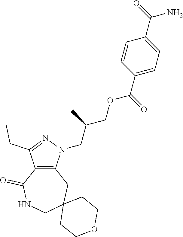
C12=C(N(CC(COC(C3=CC=C(C(N)=O)C=C3)=O)C)N=C1CC)CC1(CNC2=O)CCOCC1
